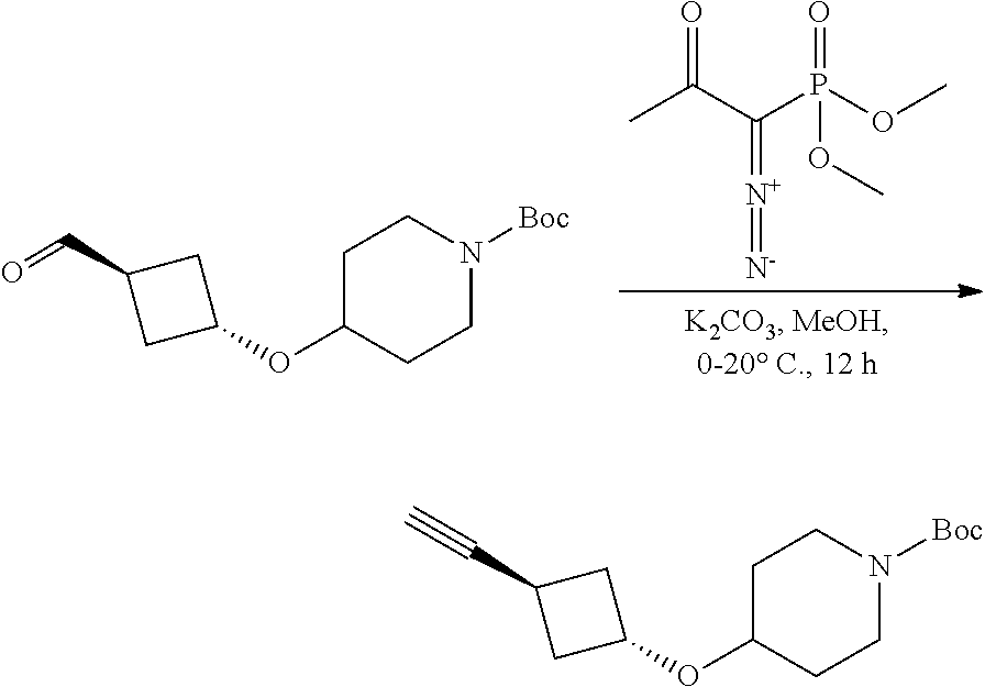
CC(C(P(OC)(=O)OC)=[N+]=[N-])=O.C1N([Boc])CCC(OC2CC(C=O)C2)C1.C1N([Boc])CCC(OC2CC(C#C)C2)C1
